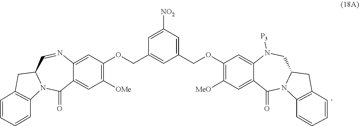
C1(COC2=C([MeO])C=C3C(=C2)N([P3])CC2N(C3=O)C3=C(C2)C=CC=C3)=CC([NO2])=CC(COC2=C([OMe])C=C3C(=C2)N=CC2N(C3=O)C3=C(C2)C=CC=C3)=C1
